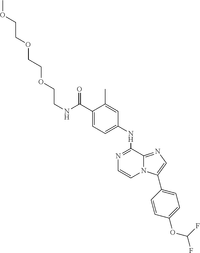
C(C1=CC=C(NC2=NC=CN3C2=NC=C3C2=CC=C(OC(F)F)C=C2)C=C1C)(=O)NCCOCCOCCOC
